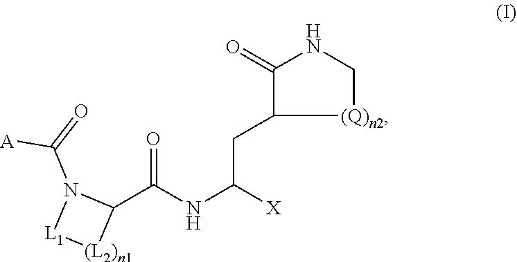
C1(C(NC([X])CC2C(=O)NC[(Q)n2]2)=O)N(C(=O)[A])[L1][(L2)n1]1
